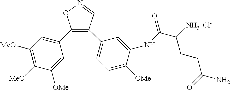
C1(C2=CC([MeO])=C([MeO])C([OMe])=C2)=C(C2=CC=C([OMe])C(NC(C([NH3+Cl-])CCC(N)=O)=O)=C2)C=NO1
